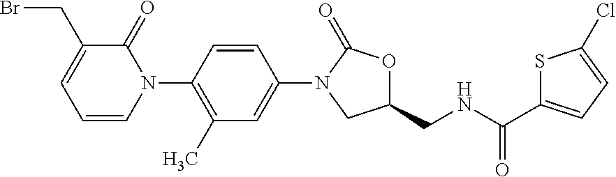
C1=CC(N2C(=O)C(CBr)=CC=C2)=C(C)C=C1N1CC(CNC(C2=CC=C(Cl)S2)=O)OC1=O
